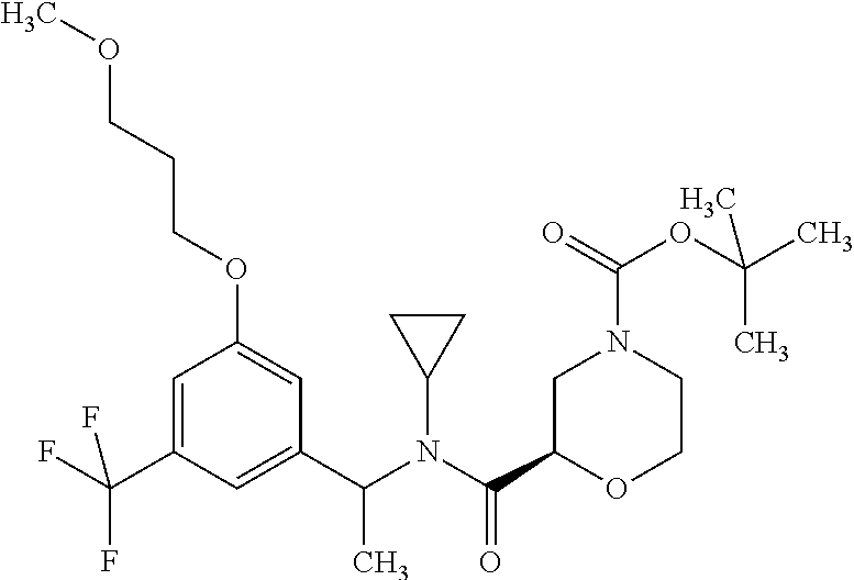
C1(C(N(C(C2OCCN(C(OC(C)(C)C)=O)C2)=O)C2CC2)C)=CC(C(F)(F)F)=CC(OCCCOC)=C1
